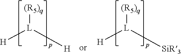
[H][L]([H])[(R5)q].[H][L]([SiR3])[(R5)q]
